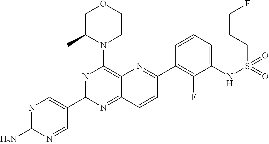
C12=NC(C3=CN=C(N)N=C3)=NC(N3CCOCC3C)=C1N=C(C1=C(F)C(NS(CCCF)(=O)=O)=CC=C1)C=C2
